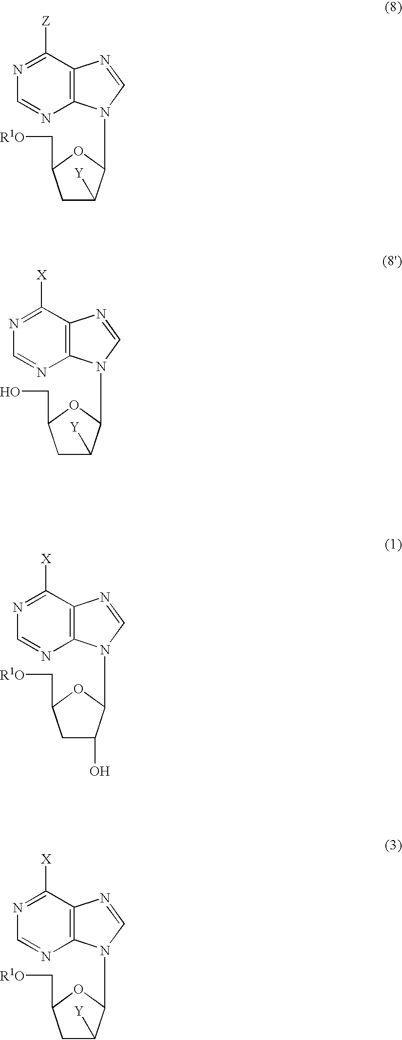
N1=C([Z])C2=C(N=C1)N(C1C([Y])CC(C[R1O])O1)C=N2.N1=C([X])C2=C(N=C1)N(C1C([Y])CC(CO)O1)C=N2.N1=C([X])C2=C(N=C1)N(C1C(O)CC(C[R1O])O1)C=N2.N1=C([X])C2=C(N=C1)N(C1C([Y])CC(C[R1O])O1)C=N2
